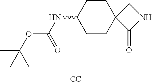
C1CC(NC(OC(C)(C)C)=O)CCC12C(=O)NC2.[CC]
